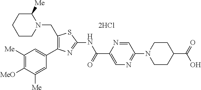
C1([Me])=C([MeO])C([Me])=CC(C2=C(CN3C([Me])CCCC3)SC(NC(C3=CN=C(N4CCC(C(=O)O)CC4)C=N3)=O)=N2)=C1.[2HCl]
